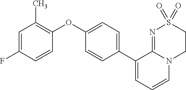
C1(C2=CC=C(OC3=C(C)C=C(F)C=C3)C=C2)=CC=CN2C1=NS(=O)(=O)CC2
